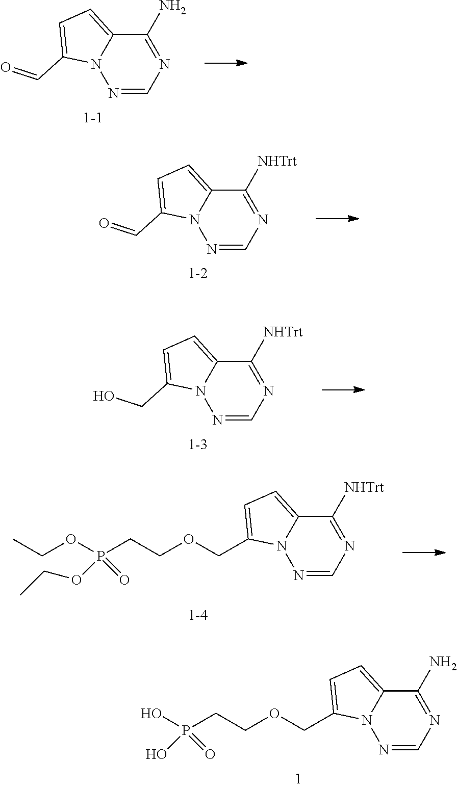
N1=CN=C(N)C2=CC=C(COCCP(O)(=O)O)N12.N1=CN=C(N)C2=CC=C(C=O)N12.N1=CN=C([NHTrt])C2=CC=C(C=O)N12.N1=CN=C([NHTrt])C2=CC=C(CO)N12.N1=CN=C([NHTrt])C2=CC=C(COCCP(OCC)(=O)OCC)N12
